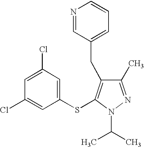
C1(C)=NN(C(C)C)C(SC2=CC(Cl)=CC(Cl)=C2)=C1CC1=CC=CN=C1
